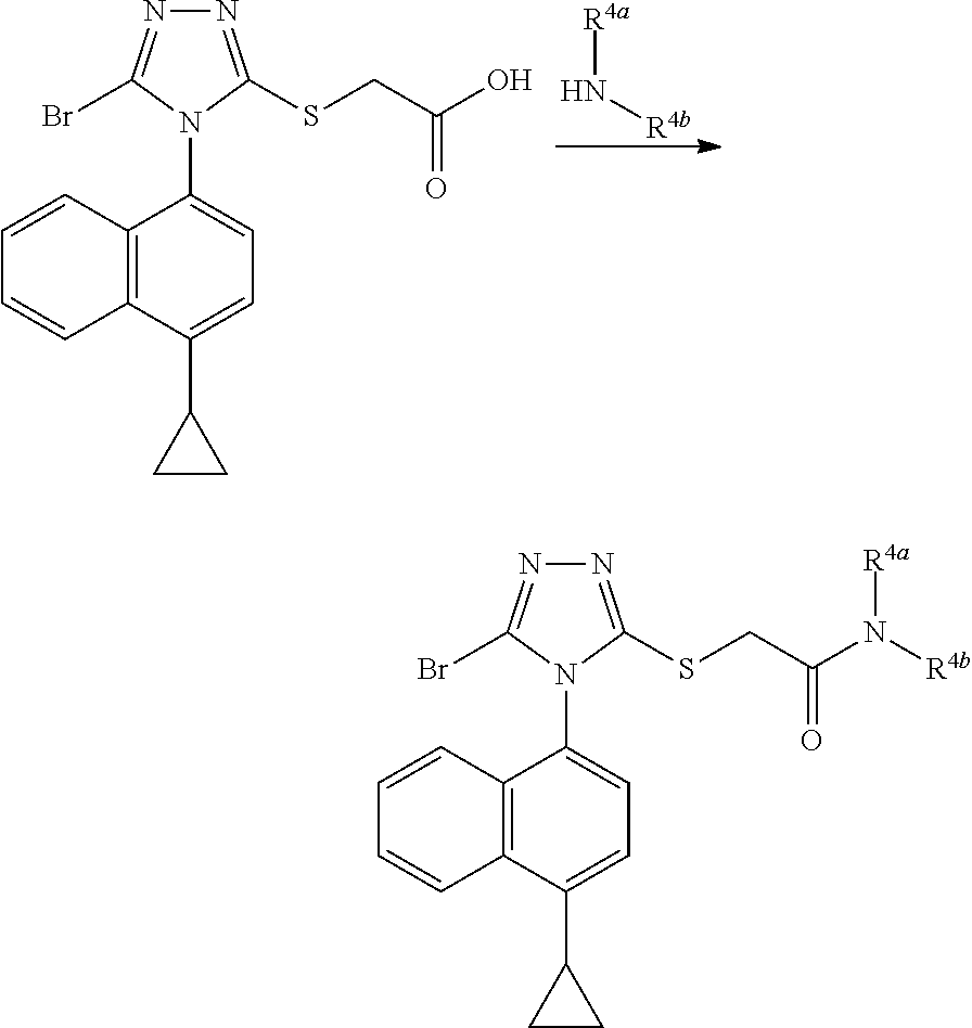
C12=C(C(C3CC3)=CC=C1N1C(SCC(O)=O)=NN=C1Br)C=CC=C2.[R4a]N[R4b].C12=C(C(C3CC3)=CC=C1N1C(SCC(N([R4b])[R4a])=O)=NN=C1Br)C=CC=C2
